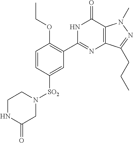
C1=CC([SO2]N2CCNC(=O)C2)=CC(C2=NC3=C(C(=O)N2)N(C)N=C3CCC)=C1OCC
